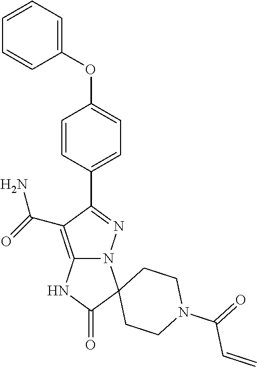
O(C1=CC=C(C2=NN3C(=C2C(=O)N)NC(=O)C32CCN(C(=O)C=C)CC2)C=C1)C1=CC=CC=C1
